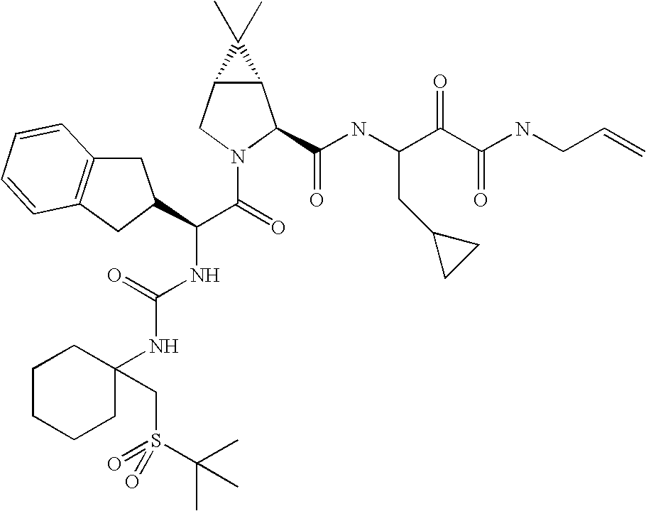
C12C(CN(C(=O)C(C3CC4=C(C3)C=CC=C4)NC(NC3(CS(=O)(C(C)(C)C)=O)CCCCC3)=O)C1C(NC(C(C(NCC=C)=O)=O)CC1CC1)=O)C2(C)C
